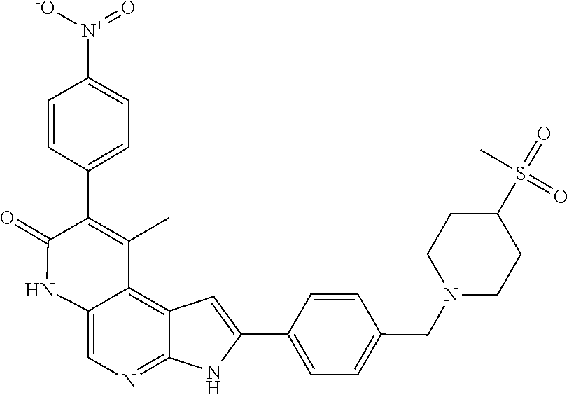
C1=CC(CN2CCC(S(=O)(=O)C)CC2)=CC=C1C1=CC2=C3C(=CN=C2N1)NC(=O)C(C1=CC=C([N+]([-O])=O)C=C1)=C3C
